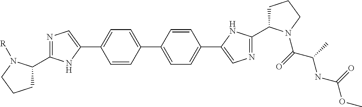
C1=CC(C2=CC=C(C3=CN=C(C4CCCN4C(=O)C(NC(OC)=O)C)N3)C=C2)=CC=C1C1=CN=C(C2CCCN2[R])N1
